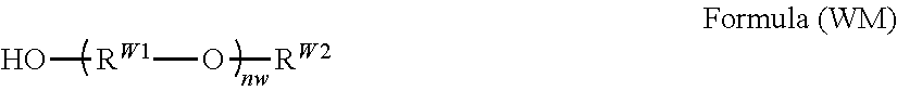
O[RW1]O[RW2]
